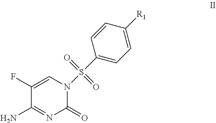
C1(F)=CN(S(C2=CC=C([R1])C=C2)(=O)=O)C(=O)N=C1N
